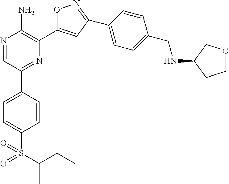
N1=CC(C2=CC=C(S(C(CC)C)(=O)=O)C=C2)=NC(C2=CC(C3=CC=C(CNC4CCOC4)C=C3)=NO2)=C1N
